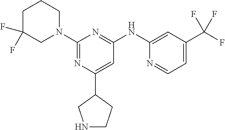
C1(NC2=NC(N3CCCC(F)(F)C3)=NC(C3CCNC3)=C2)=CC(C(F)(F)F)=CC=N1
